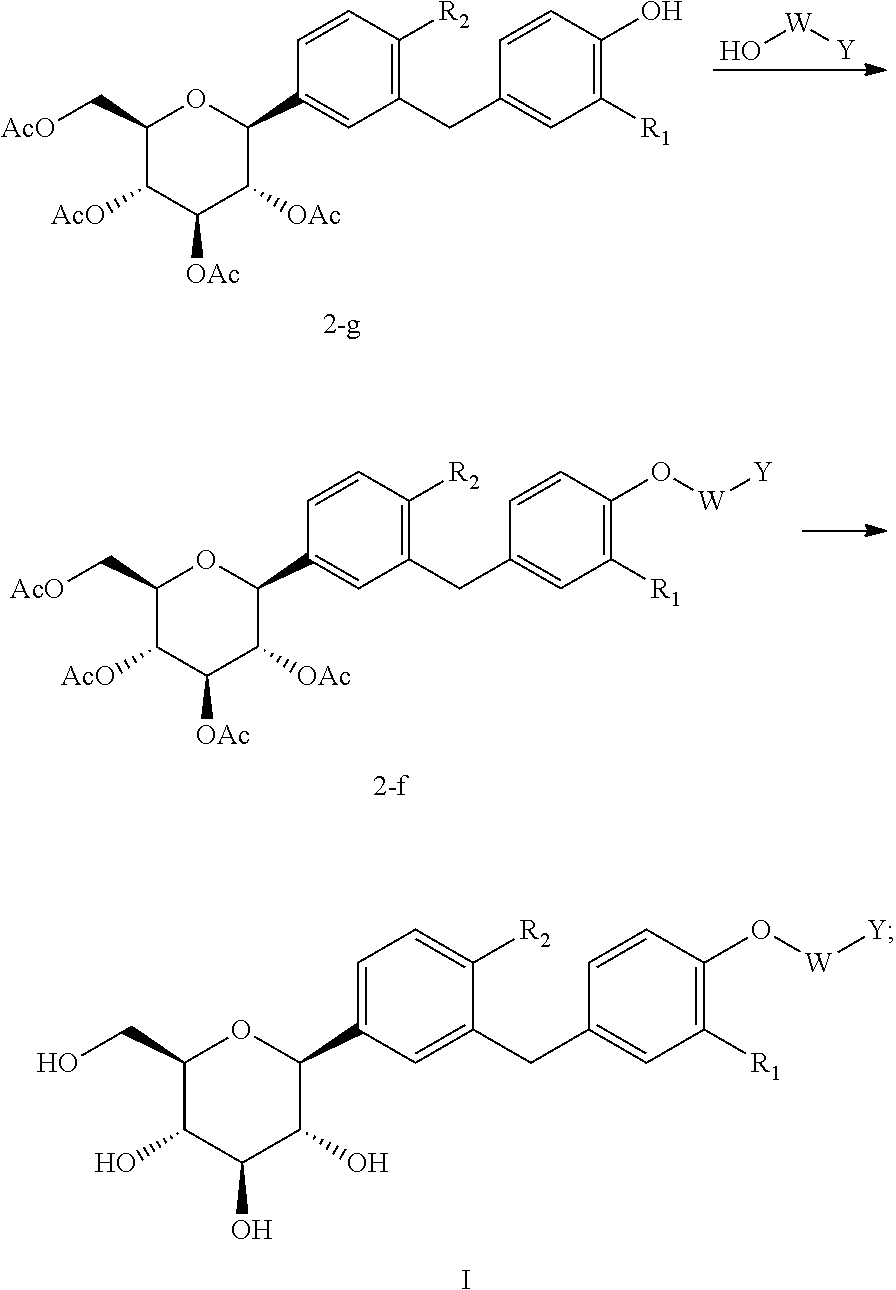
C1(CO)C(O)C(O)C(O)C(C2=CC=C([R2])C(CC3=CC([R1])=C(O[W][Y])C=C3)=C2)O1.I.O[W][Y].C1(C[AcO])C([AcO])C([OAc])C([OAc])C(C2=CC(CC3=CC([R1])=C(O)C=C3)=C([R2])C=C2)O1.[2-g].C1(C[AcO])C([AcO])C([OAc])C([OAc])C(C2=CC(CC3=CC([R1])=C(O[W][Y])C=C3)=C([R2])C=C2)O1.[2-f]
